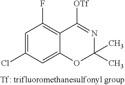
C1=C(Cl)C=C2C(=C1F)C([OTf])=NC(C)(C)O2
